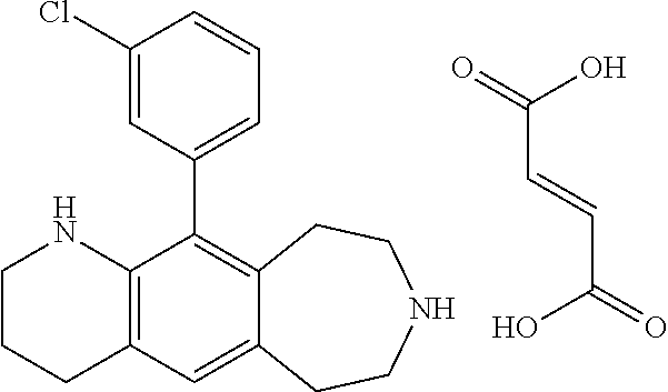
C1CCC2=C(N1)C(C1=CC=CC(Cl)=C1)=C1C(=C2)CCNCC1.C(C=CC(O)=O)(O)=O
